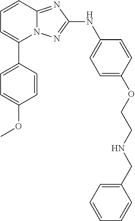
C1=CC2=NC(NC3=CC=C(OCCNCC4=CC=CC=C4)C=C3)=NN2C(C2=CC=C(OC)C=C2)=C1
